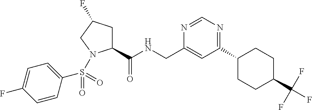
C1(C(NCC2=CC(C3CCC(C(F)(F)F)CC3)=NC=N2)=O)CC(F)CN1S(C1=CC=C(F)C=C1)(=O)=O
